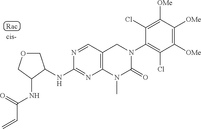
C1([OMe])=C(Cl)C(N2CC3=C(N(C)C2=O)N=C(NC2C(NC(C=C)=O)COC2)N=C3)=C(Cl)C([OMe])=C1[OMe]
